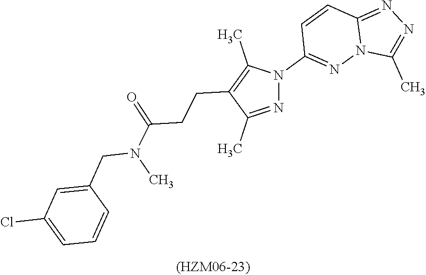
N(C(=O)CCC1=C(C)N(C2=NN3C(=NN=C3C)C=C2)N=C1C)(CC1=CC(Cl)=CC=C1)C
